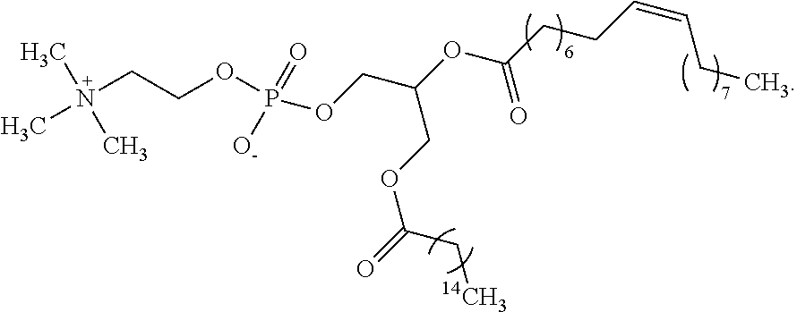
N(CCOP(OCC(COC(CC)=O)OC(=O)CCC=CCC)([O-])=O)(C)(C)C
